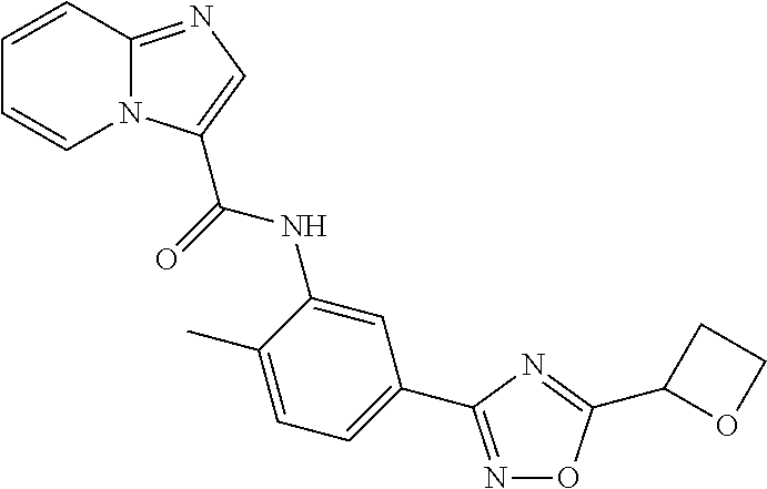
N1=C(C2=CC=C(C)C(NC(=O)C3=CN=C4N3C=CC=C4)=C2)N=C(C2OCC2)O1
